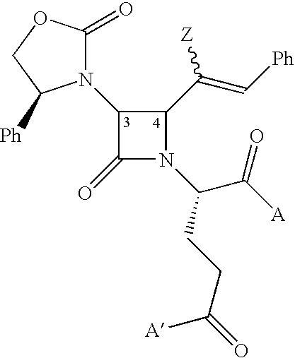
C1(=O)N(C(CCC(=O)[A])C([A])=O)C(C(=C[Ph])[Z])C1N1C(=O)OCC1[Ph]
